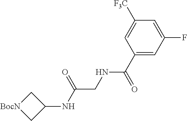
[BocN]1CC(NC(CNC(C2=CC(F)=CC([F3C])=C2)=O)=O)C1
